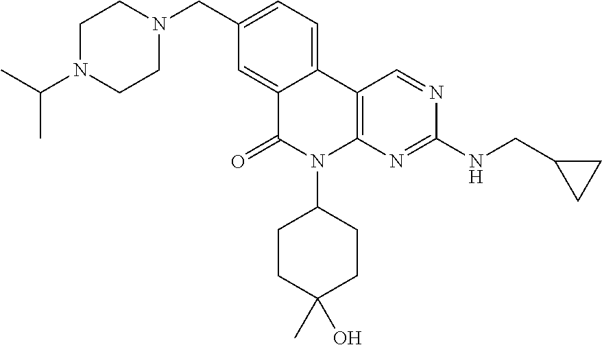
C1N(C(C)C)CCN(CC2=CC=C3C(=C2)C(=O)N(C2CCC(C)(O)CC2)C2=C3C=NC(NCC3CC3)=N2)C1
